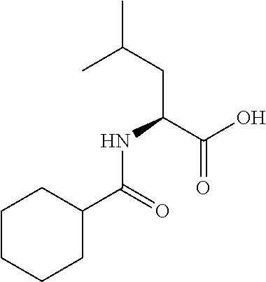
C(C(C(O)=O)NC(C1CCCCC1)=O)C(C)C
